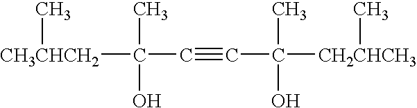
C(C#CC([CH2CHCH3]C)(C)O)([CH3CHCH2]C)(C)O
